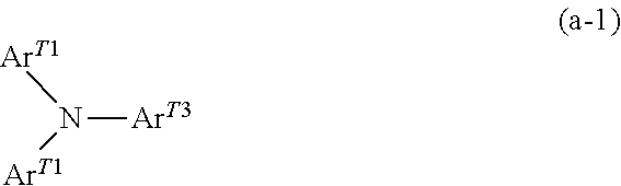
N([ArT3])([ArT1])[ArT1]
